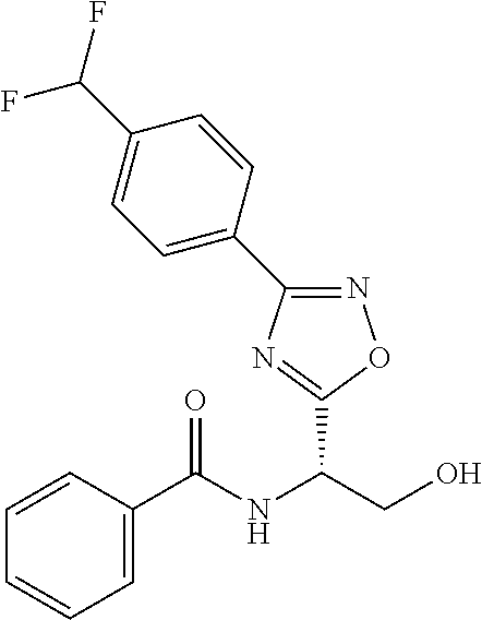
C1=CC(C(NC(CO)C2=NC(C3=CC=C(C(F)F)C=C3)=NO2)=O)=CC=C1
